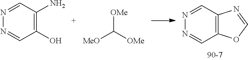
N1=CC(N)=C(O)C=N1.C([OMe])([OMe])[MeO].N1=CC2=C(C=N1)OC=N2
